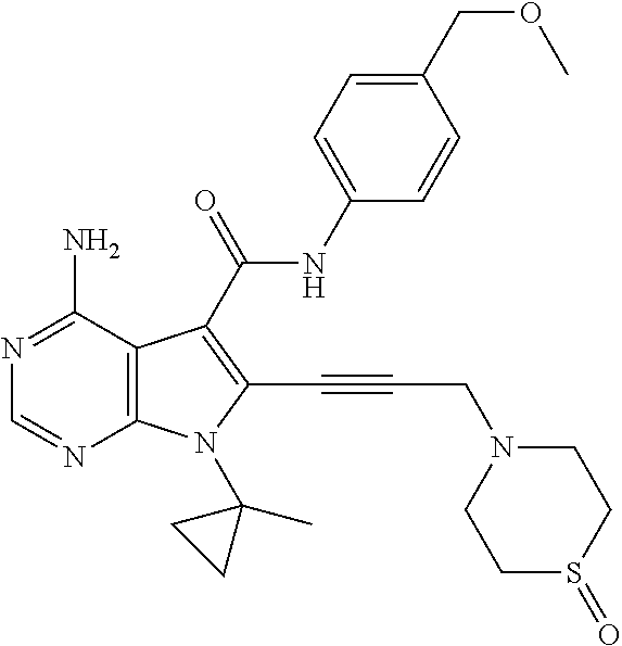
C12=C(C(N)=NC=N1)C(C(=O)NC1=CC=C(COC)C=C1)=C(C#CCN1CCS(=O)CC1)N2C1(C)CC1
